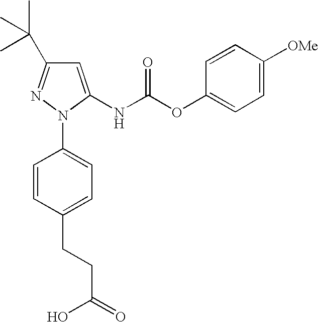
C1=C(NC(OC2=CC=C([OMe])C=C2)=O)N(C2=CC=C(CCC(=O)O)C=C2)N=C1C(C)(C)C
